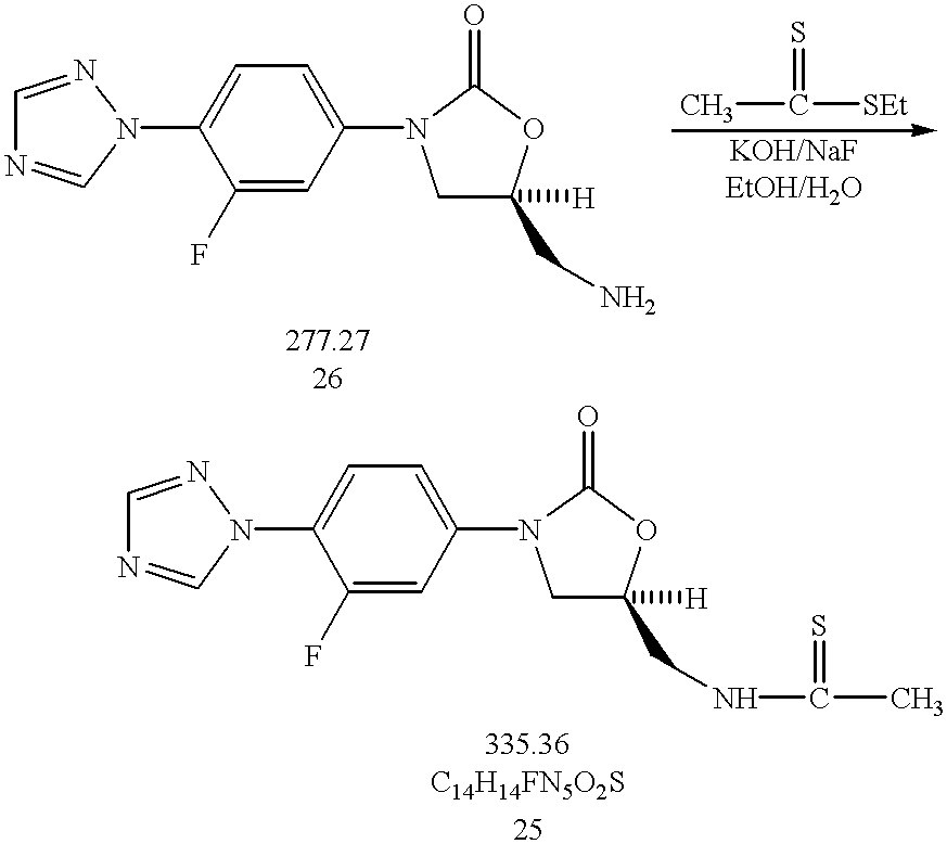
N1(C2=CC=C(N3CC(CN)([H])OC3=O)C=C2F)N=CN=C1.N1(C2=CC=C(N3CC(CNC(=S)C)([H])OC3=O)C=C2F)N=CN=C1.CC([SEt])=S
